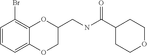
C1=CC=C2C(=C1Br)OC(CNC(C1CCOCC1)=O)CO2
